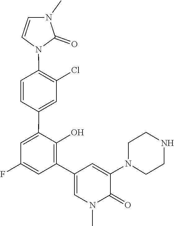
N1(C2=CC(C3=C(O)C(C4=CC(Cl)=C(N5C=CN(C)C5=O)C=C4)=CC(F)=C3)=CN(C)C2=O)CCNCC1
